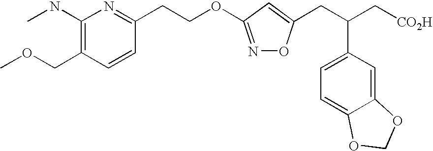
C1(NC)=C(COC)C=CC(CCOC2=NOC(CC(C[CO2H])C3=CC=C4C(=C3)OCO4)=C2)=N1
